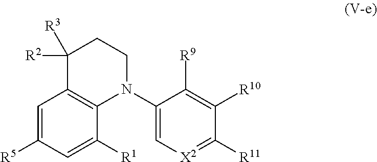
C1=C([R5])C=C([R1])C2=C1C([R2])([R3])CCN2C1=C[X2]=C([R11])C([R10])=C1[R9]
